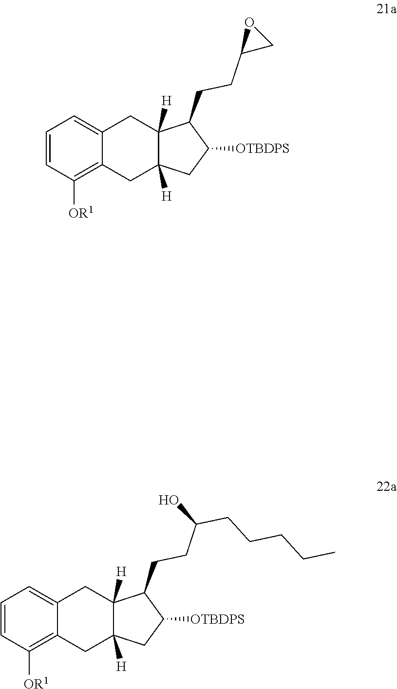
C1=CC([OR1])=C2C(=C1)CC1([H])C([H])(C2)CC([OTBDPS])C1CCC1CO1.C1=CC([OR1])=C2C(=C1)CC1([H])C([H])(C2)CC([OTBDPS])C1CCC(CCCCC)O
